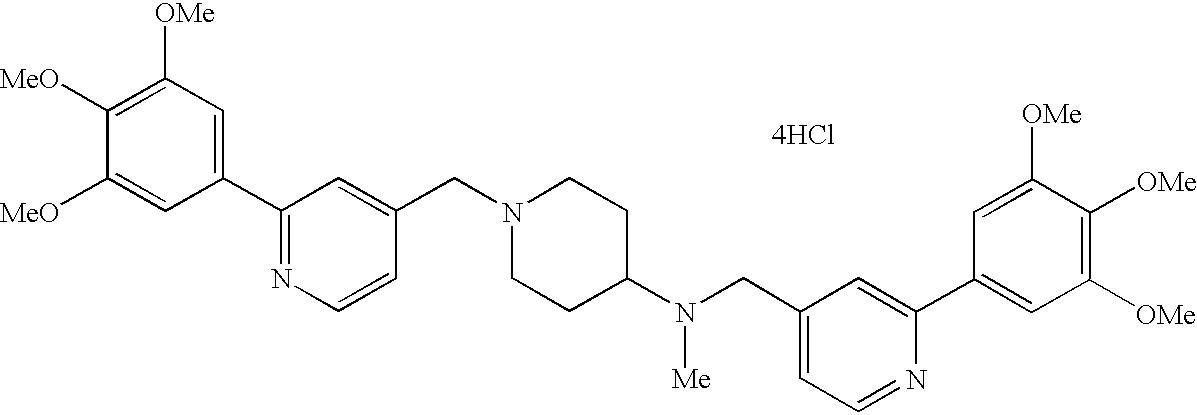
[4HCl].C1=C(CN(C2CCN(CC3=CC(C4=CC([OMe])=C([MeO])C([MeO])=C4)=NC=C3)CC2)[Me])C=C(C2=CC([OMe])=C([OMe])C([OMe])=C2)N=C1
